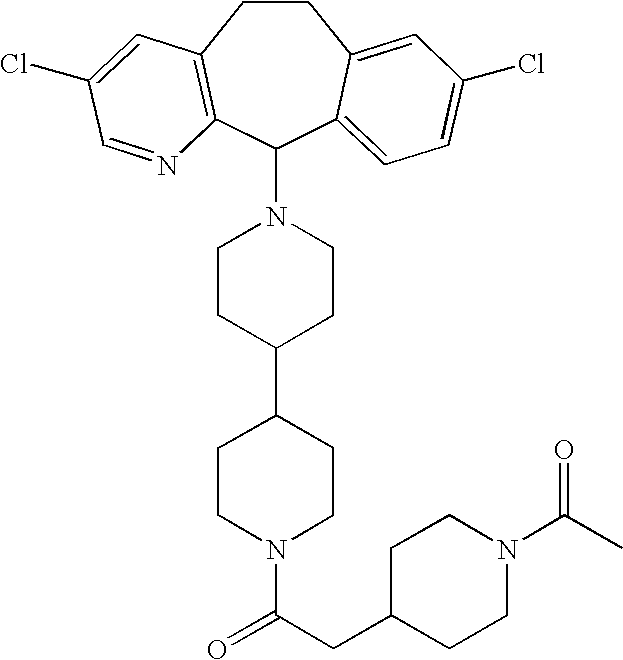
C1CC2=C(C(N3CCC(C4CCN(C(CC5CCN(C(C)=O)CC5)=O)CC4)CC3)C3=CC=C(Cl)C=C13)N=CC(Cl)=C2
